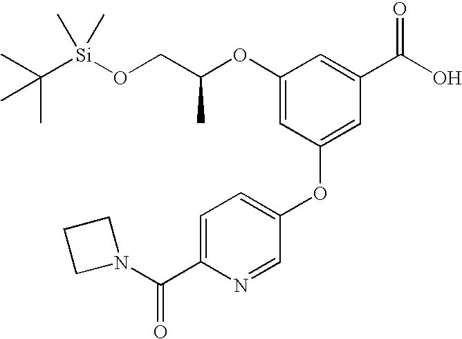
C1(OC(CO[Si](C(C)(C)C)(C)C)C)=CC(OC2=CC=C(C(=O)N3CCC3)N=C2)=CC(C(O)=O)=C1
